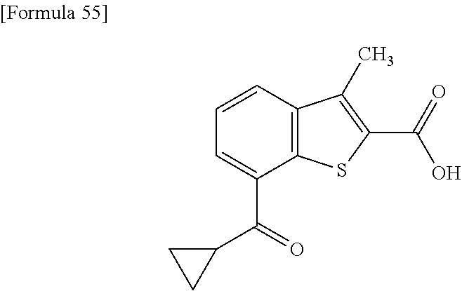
C1=C(C(C2CC2)=O)C2=C(C=C1)C(C)=C(C(=O)O)S2
